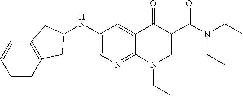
N(CC)(CC)C(C1=CN(CC)C2=NC=C(NC3CC4=C(C=CC=C4)C3)C=C2C1=O)=O
